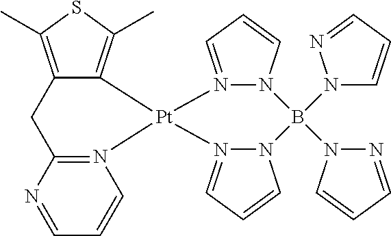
C12=C(C)SC(C)=C1[Pt]1(N3=C(C2)N=CC=C3)N2=CC=CN2B(N2N=CC=C2)(N2C=CC=N2)N2N1=CC=C2
